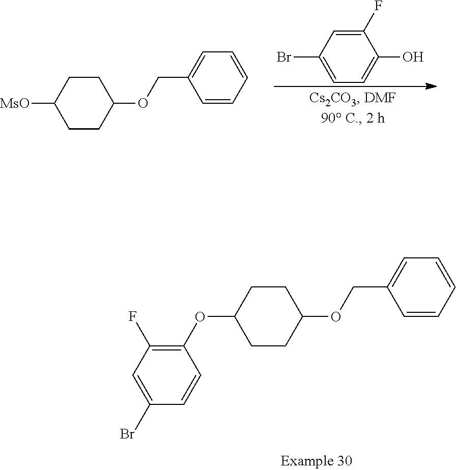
C1=CC=CC=C1COC1CCC([MsO])CC1.C1(F)=CC(Br)=CC=C1O.C1=CC=CC=C1COC1CCC(OC2=C(F)C=C(Br)C=C2)CC1
